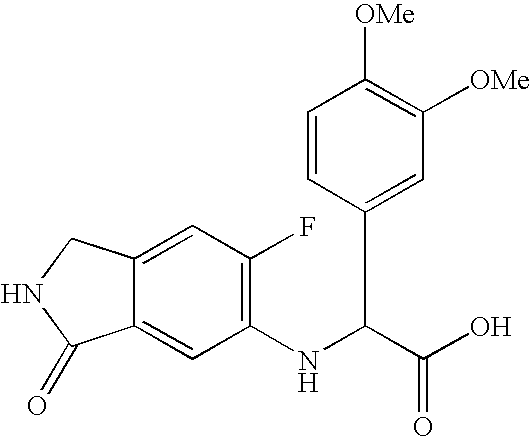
C1(NC(C2=CC([OMe])=C([OMe])C=C2)C(O)=O)=C(F)C=C2C(=C1)C(=O)NC2
